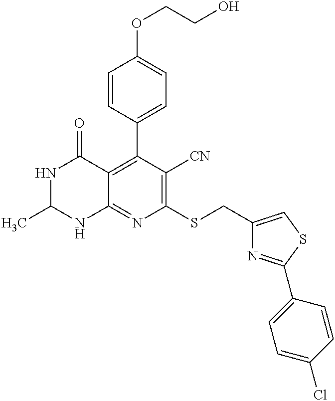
N1C(C)NC2=NC(SCC3=CSC(C4=CC=C(Cl)C=C4)=N3)=C([CN])C(C3=CC=C(OCCO)C=C3)=C2C1=O
